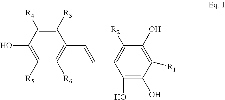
C1(O)=C(O)C([R1])=C(O)C([R2])=C1C=CC1=C([R6])C([R5])=C(O)C([R4])=C1[R3]
